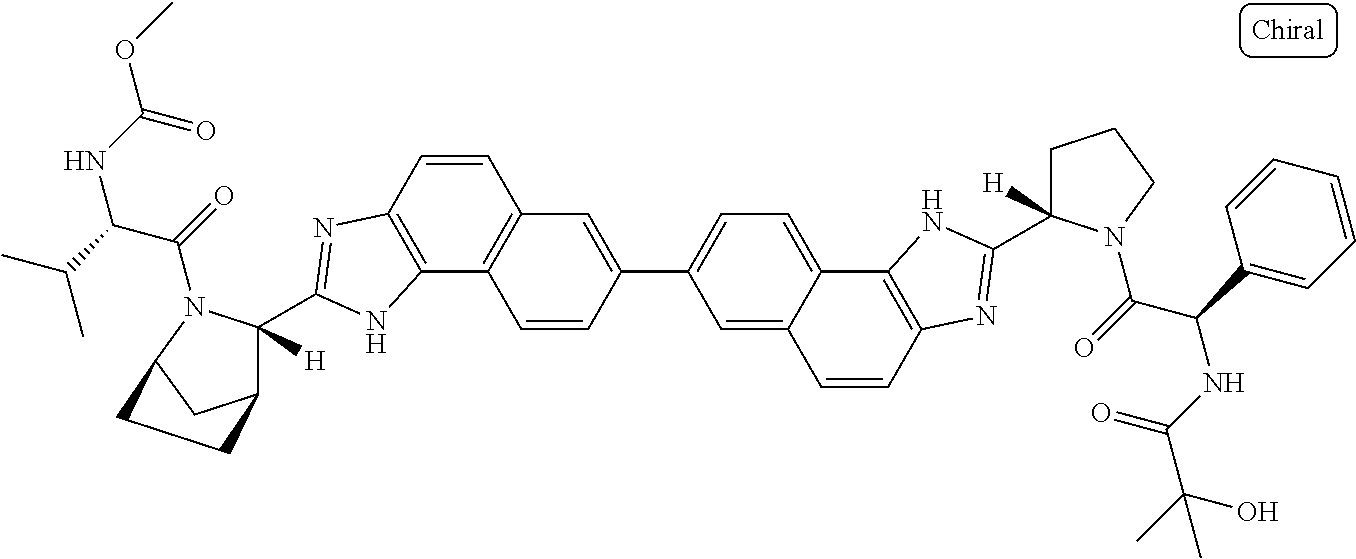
C1=C2C(=CC=C1C1=CC3=C(C=C1)C1=C(C=C3)N=C(C3([H])C4CC(N3C(=O)C(C(C)C)NC(OC)=O)CC4)N1)C1=C(C=C2)N=C(C2([H])CCCN2C(=O)C(C2=CC=CC=C2)NC(C(C)(O)C)=O)N1
